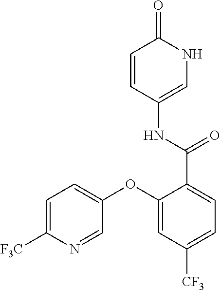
C1=CC(NC(C2=CC=C([CF3])C=C2OC2=CC=C([F3C])N=C2)=O)=CNC1=O
